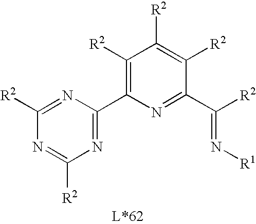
C1([R2])=C(C2=NC([R2])=NC([R2])=N2)N=C(C([R2])=N[R1])C([R2])=C1[R2]
